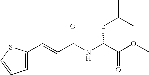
C1=C(C=CC(NC(C(OC)=O)CC(C)C)=O)SC=C1
